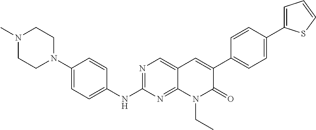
N1(C)CCN(C2=CC=C(NC3=NC=C4C(=N3)N(CC)C(=O)C(C3=CC=C(C5=CC=CS5)C=C3)=C4)C=C2)CC1
